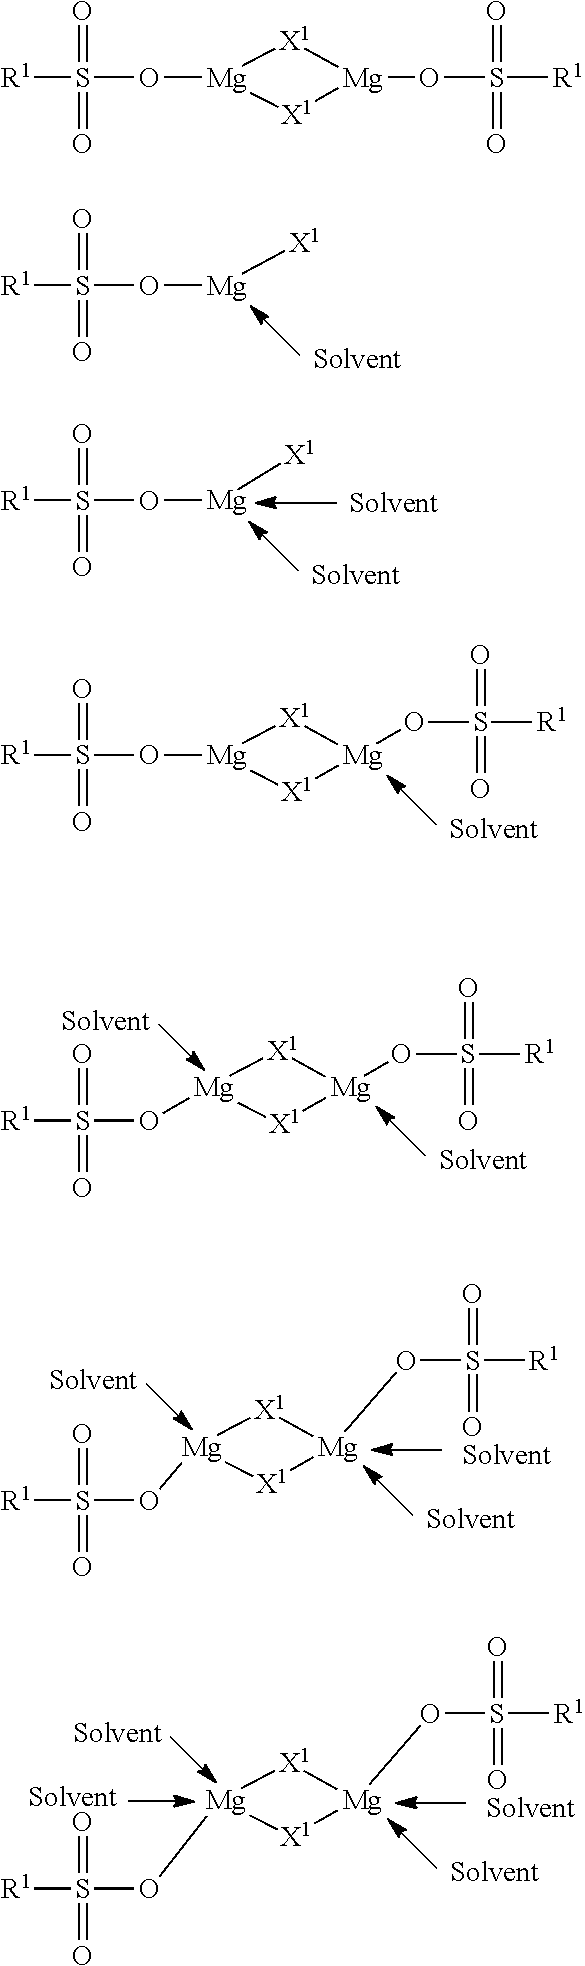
[R1]S(O[Mg][X1])(=O)=O.[R1]S(O[Mg][X1])(=O)=O.[R1]S(O[Mg]1[X1][Mg](OS([R1])(=O)=O)[X1]1)(=O)=O.[R1]S(=O)(=O)O[Mg]1[X1][Mg](OS([R1])(=O)=O)[X1]1.[R1]S(=O)(=O)O[Mg]1[X1][Mg](OS([R1])(=O)=O)[X1]1.[R1]S(=O)(=O)O[Mg]1[X1][Mg](OS([R1])(=O)=O)[X1]1.[R1]S(O[Mg]1[X1][Mg](OS([R1])(=O)=O)[X1]1)(=O)=O
